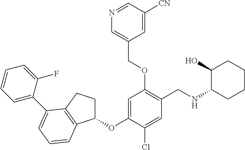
C1(OC2=CC(OCC3=CN=CC([CN])=C3)=C(CNC3CCCCC3O)C=C2Cl)CCC2=C1C=CC=C2C1=CC=CC=C1F
